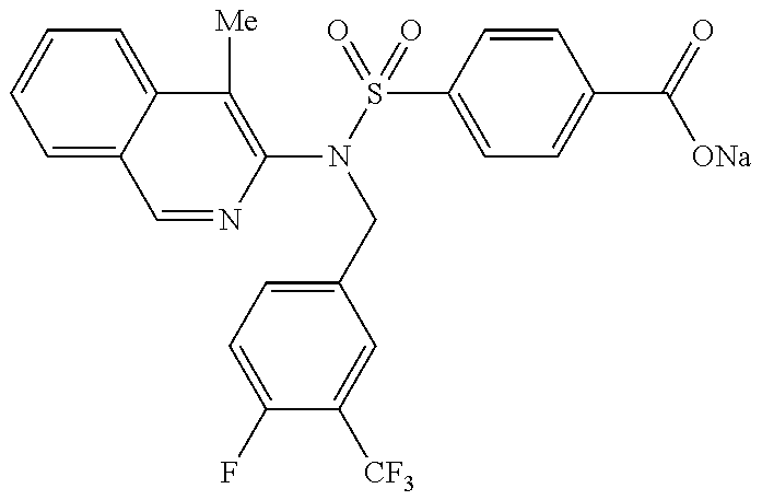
C1=NC(N(S(=O)(=O)C2=CC=C(C(=O)[ONa])C=C2)CC2=CC=C(F)C([CF3])=C2)=C([Me])C2=CC=CC=C12
